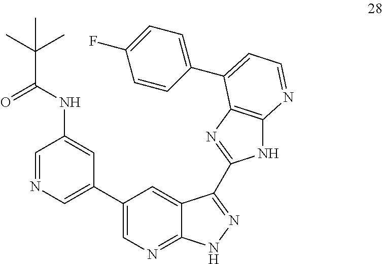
C1=NC=C(C2=CN=C3C(=C2)C(C2=NC4=C(N2)N=CC=C4C2=CC=C(F)C=C2)=NN3)C=C1NC(C(C)(C)C)=O
